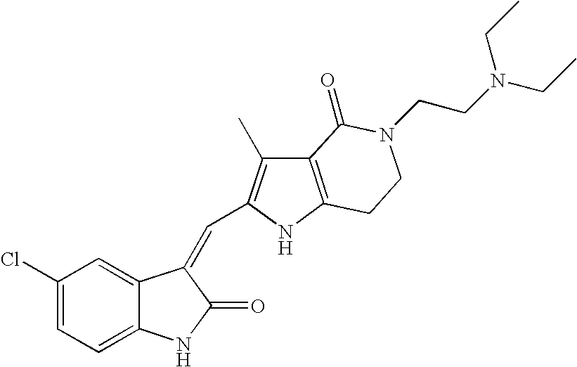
C1=C(Cl)C=C2C(=C1)NC(=O)C2=CC1=C(C)C2=C(N1)CCN(CCN(CC)CC)C2=O
